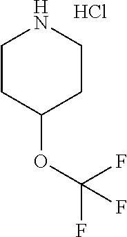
C1CC(OC(F)(F)F)CCN1.Cl
